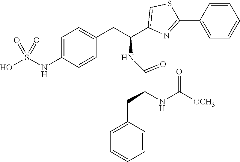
C1=C(NS(O)(=O)=O)C=CC(CC(C2=CSC(C3=CC=CC=C3)=N2)NC(C(NC([OCH3])=O)CC2=CC=CC=C2)=O)=C1
